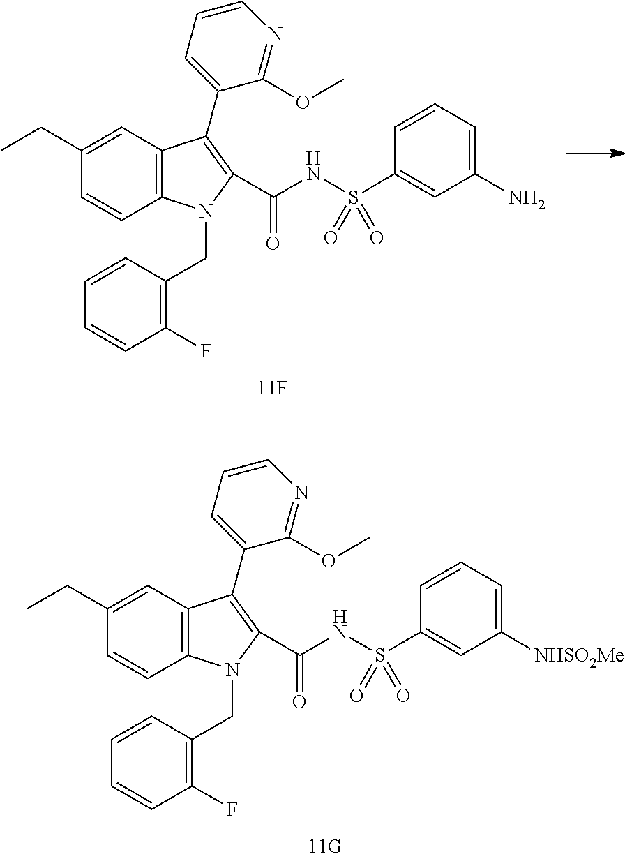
C1(CC)=CC2=C(C=C1)N(CC1=C(F)C=CC=C1)C(C(NS(C1=CC(N)=CC=C1)(=O)=O)=O)=C2C1=CC=CN=C1OC.C1(CC)=CC2=C(C=C1)N(CC1=C(F)C=CC=C1)C(C(NS(C1=CC([NHSO2Me])=CC=C1)(=O)=O)=O)=C2C1=CC=CN=C1OC
